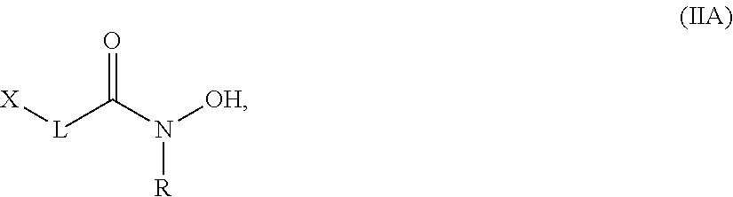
O=C(N([OH])[R])[L][X]
